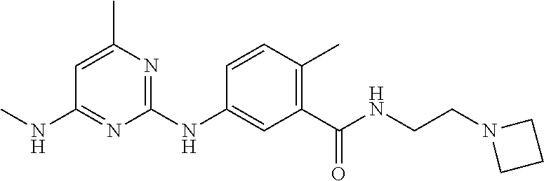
C1=CC(C)=C(C(NCCN2CCC2)=O)C=C1NC1=NC(C)=CC(NC)=N1
